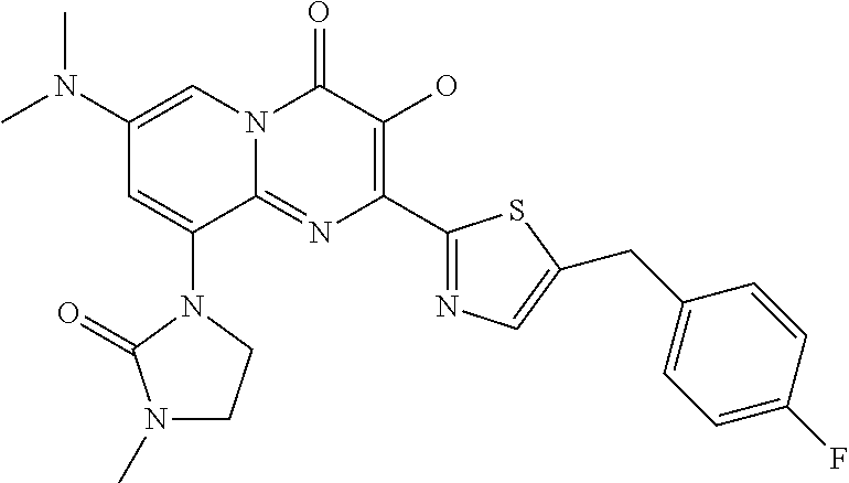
CN(C)C1=CN2C(=NC(C3=NC=C(CC4=CC=C(F)C=C4)S3)=C(O)C2=O)C(N2C(=O)N(C)CC2)=C1
